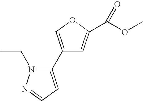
C1(C2=CC=NN2CC)=COC(C(OC)=O)=C1
